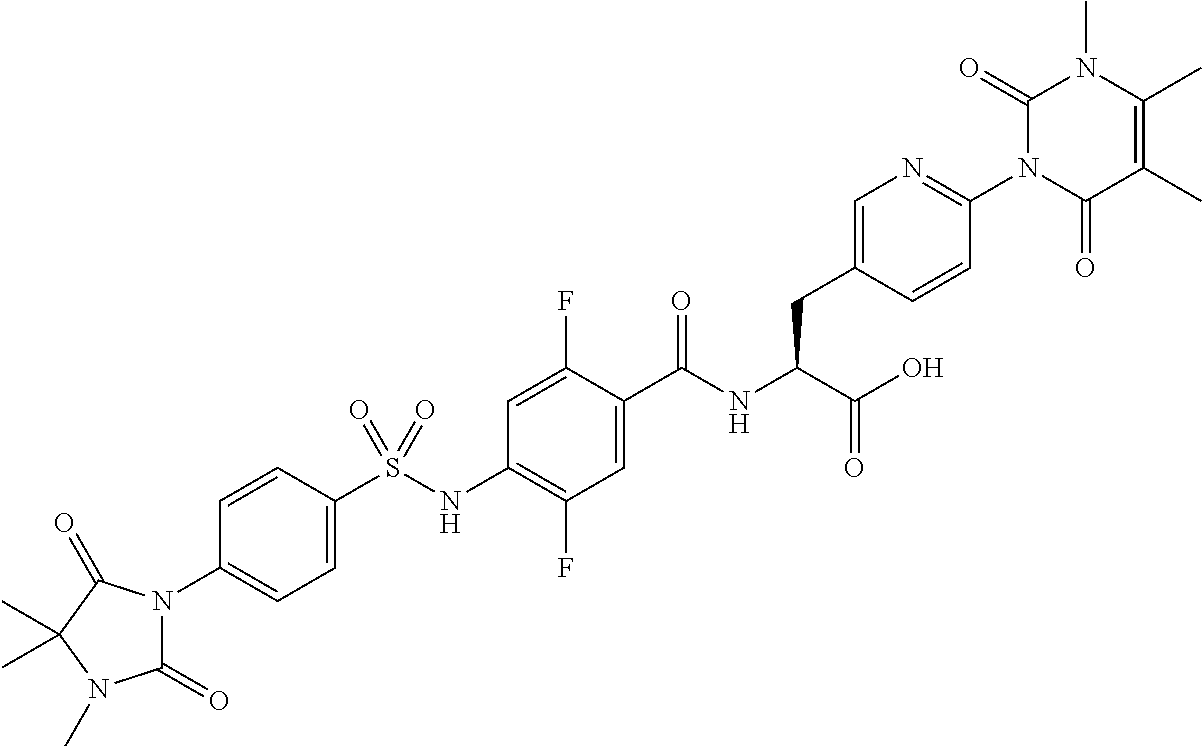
C1=C(S(NC2=C(F)C=C(C(NC(C(O)=O)CC3=CN=C(N4C(=O)C(C)=C(C)N(C)C4=O)C=C3)=O)C(F)=C2)(=O)=O)C=CC(N2C(=O)N(C)C(C)(C)C2=O)=C1
